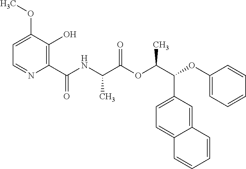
C1=C(OC)C(O)=C(C(NC(C(OC(C(C2=CC=C3C(=C2)C=CC=C3)OC2=CC=CC=C2)C)=O)C)=O)N=C1
